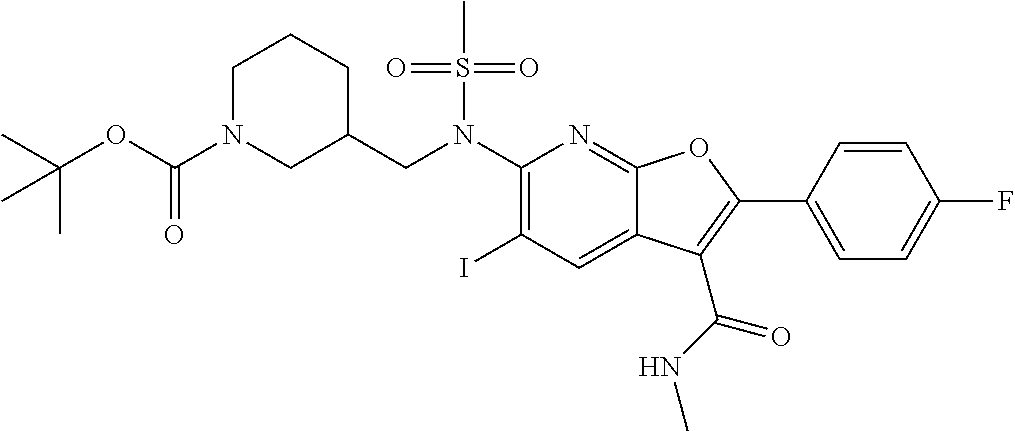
C1(N(CC2CCCN(C(=O)OC(C)(C)C)C2)S(C)(=O)=O)=C(I)C=C2C(=N1)OC(C1=CC=C(F)C=C1)=C2C(NC)=O
